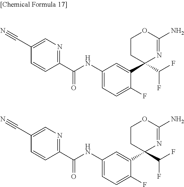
C1(C(NC2=CC=C(F)C(C3(C(F)F)N=C(N)OCC3)=C2)=O)=NC=C(C#N)C=C1.C1(C(NC2=CC=C(F)C(C3(C(F)F)N=C(N)OCC3)=C2)=O)=NC=C(C#N)C=C1
